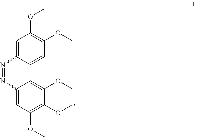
C1=C(N=NC2=CC(OC)=C(OC)C(OC)=C2)C=CC(OC)=C1OC
